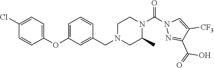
C1(Cl)=CC=C(OC2=CC=CC(CN3CC(C)N(C(N4N=C(C(=O)O)C([CF3])=C4)=O)CC3)=C2)C=C1
